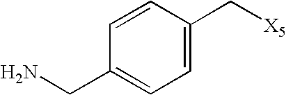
C1=CC(CN)=CC=C1C[X5]
